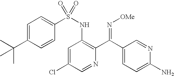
C1=C(C(C)(C)C)C=CC(S(NC2=C(C(C3=CC=C(N)N=C3)=N[OMe])N=CC(Cl)=C2)(=O)=O)=C1
